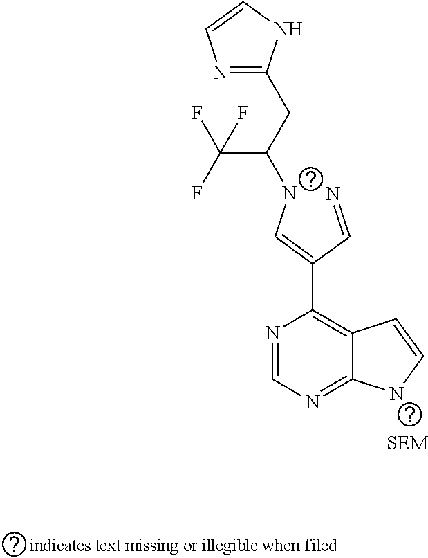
N1=C(CC(C(F)(F)F)NC=C(C=N)C2=C3C(=NC=N2)NC=C3)NC=C1
